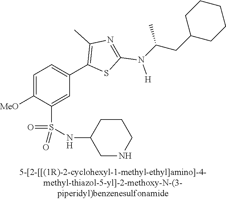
C1=C([MeO])C(S(NC2CNCCC2)(=O)=O)=CC(C2=C(C)N=C(N([H])C(CC3CCCCC3)C)S2)=C1
